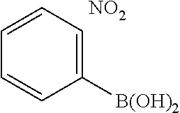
C1=CC=CC([B(OH)2])=C1.[NO2]
